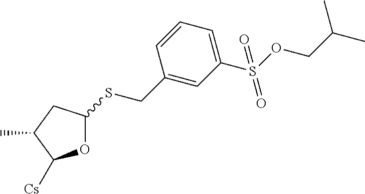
C1(CSC2OC([Cs])C(C)C2)=CC(S(OCC(C)C)(=O)=O)=CC=C1
